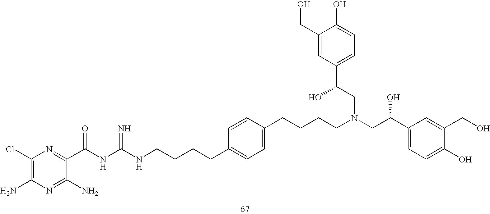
C1(Cl)=C(N)N=C(N)C(C(NC(=N)NCCCCC2=CC=C(CCCCN(CC(C3=CC=C(O)C(CO)=C3)O)CC(C3=CC=C(O)C(CO)=C3)O)C=C2)=O)=N1
